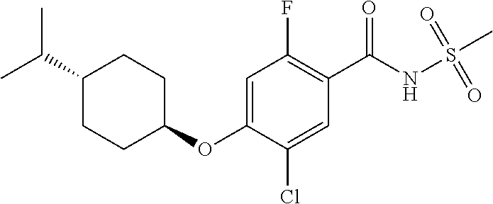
C1(C(C)C)CCC(OC2=CC(F)=C(C(NS(C)(=O)=O)=O)C=C2Cl)CC1
